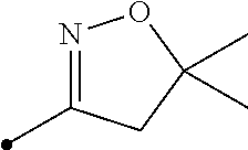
N1=C(C)CC(C)(C)O1
